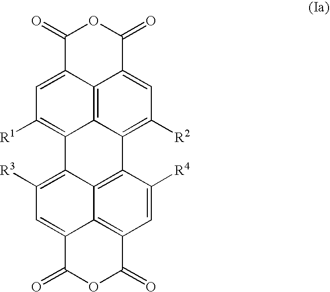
C1(=O)C2=CC([R1])=C3C4=C2C(=CC([R2])=C4C2=C4C3=C([R3])C=C3C4=C(C=C2[R4])C(=O)OC3=O)C(=O)O1
